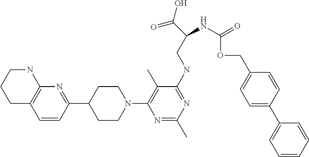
C1C2=C(NCC1)N=C(C1CCN(C3=C(C)C(NCC(C(=O)O)NC(OCC4=CC=C(C5=CC=CC=C5)C=C4)=O)=NC(C)=N3)CC1)C=C2
